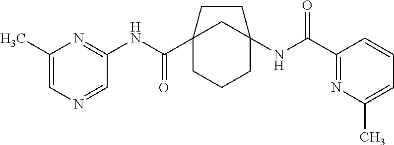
C12(C(NC3=NC(C)=CN=C3)=O)CCCC(NC(C3=NC(C)=CC=C3)=O)(C1)CC2
